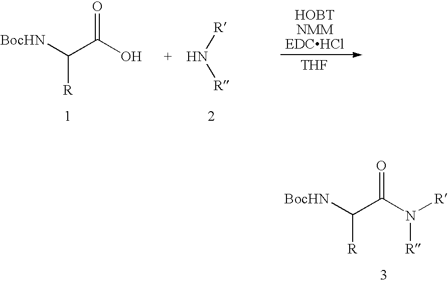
[BocHN]C(C(O)=O)[R].[R]N[R].[THF].[BocHN]C(C(N([R])[R])=O)[R]
